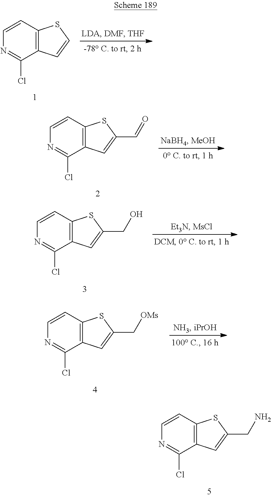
C12=C(C=CN=C1Cl)SC=C2.C12=C(C=CN=C1Cl)SC(C=O)=C2.C12=C(C=CN=C1Cl)SC(CO)=C2.C12=C(C=CN=C1Cl)SC(C[OMs])=C2.C12=C(C=CN=C1Cl)SC(CN)=C2
